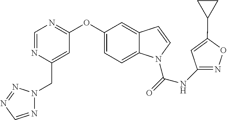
C1(OC2=NC=NC(CN3N=CN=N3)=C2)=CC=C2C(=C1)C=CN2C(=O)NC1=NOC(C2CC2)=C1
